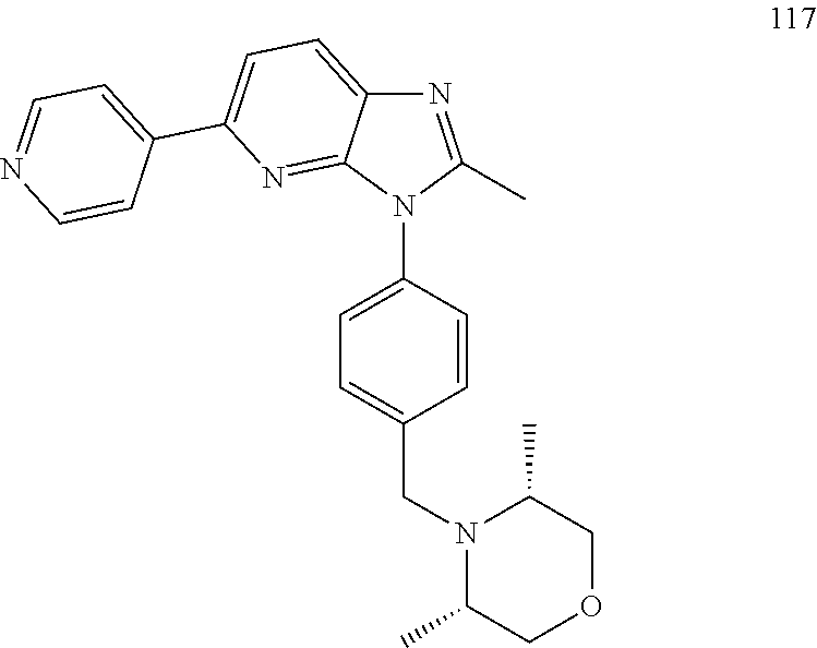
N1=C(C)N(C2=CC=C(CN3C(C)COCC3C)C=C2)C2=NC(C3=CC=NC=C3)=CC=C12
